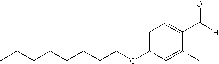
CCCCCCCCOC1=CC(C)=C(C(=O)[H])C(C)=C1
